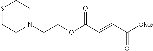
N1(CCOC(C=CC([OMe])=O)=O)CCSCC1
